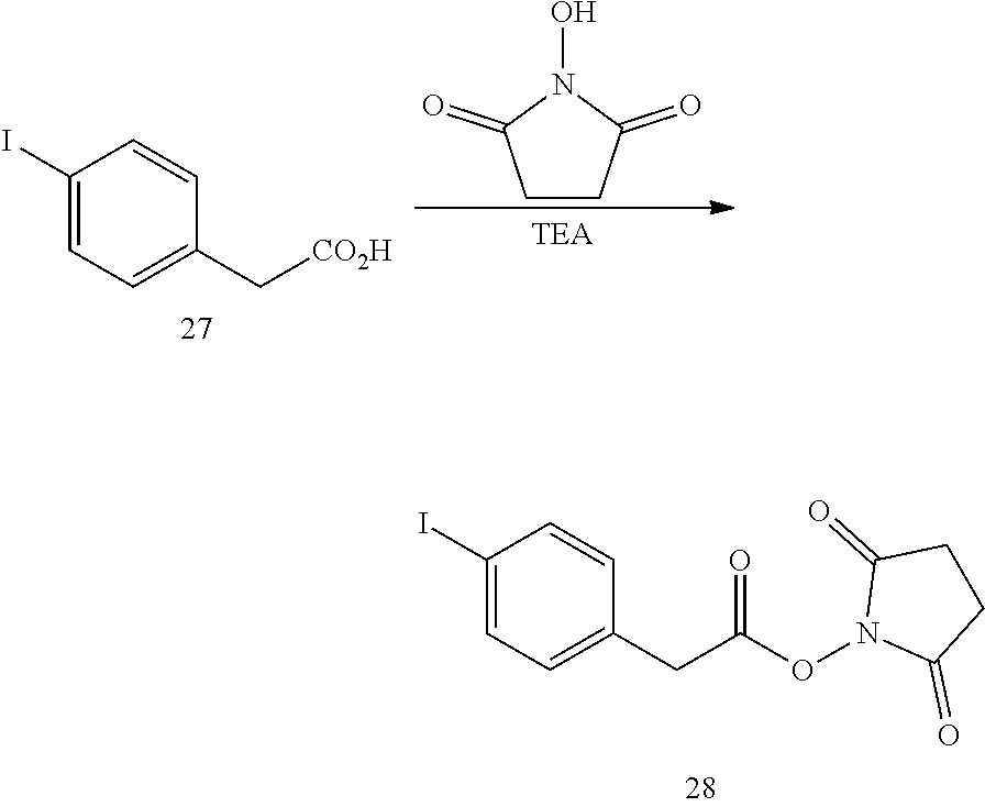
C1(I)=CC=C(C[CO2H])C=C1.C1CC(=O)N(O)C1=O.C1(I)=CC=C(CC(=O)ON2C(=O)CCC2=O)C=C1
